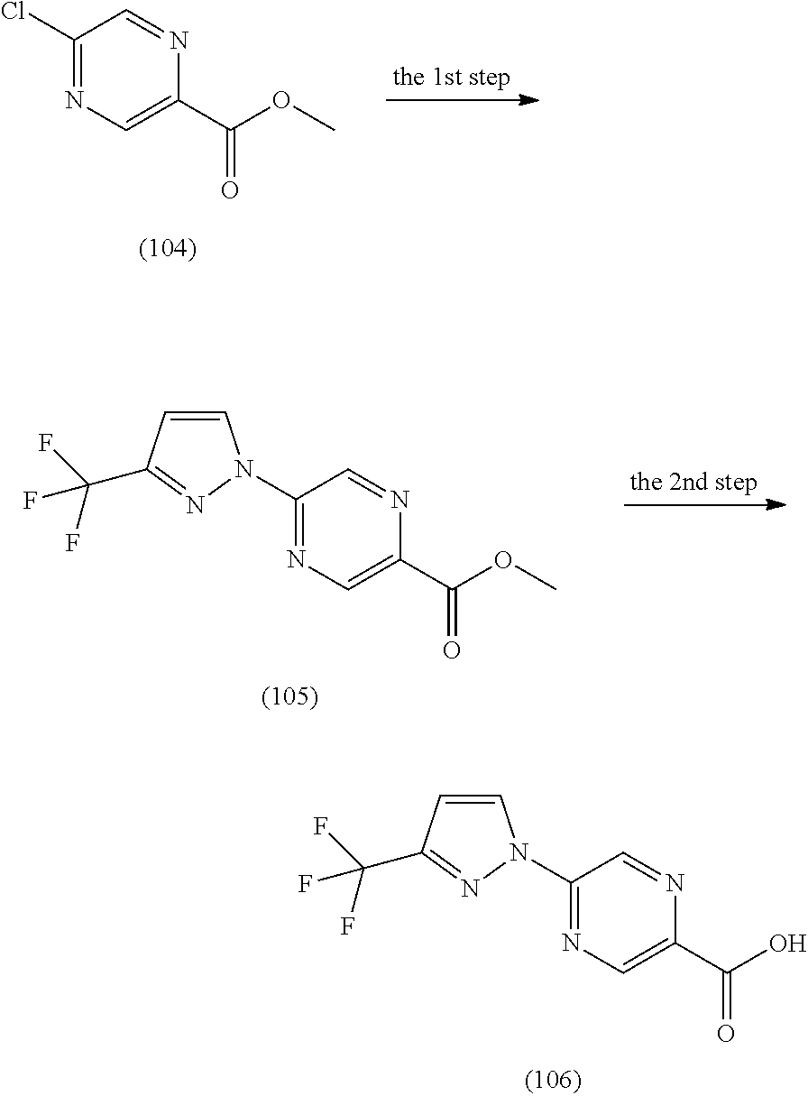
C1(Cl)=NC=C(C(OC)=O)N=C1.C1(N2C=CC(C(F)(F)F)=N2)=NC=C(C(OC)=O)N=C1.C1(N2C=CC(C(F)(F)F)=N2)=NC=C(C(O)=O)N=C1
